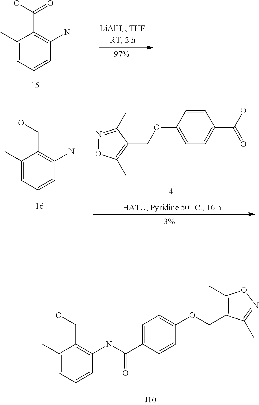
C1=C(OCC2=C(C)ON=C2C)C=CC(C(O)=O)=C1.C1(C)=CC=CC(N)=C1CO.C1(C)=C(COC2=CC=C(C(=O)NC3=C(CO)C(C)=CC=C3)C=C2)C(C)=NO1.C1(C)=CC=CC(N)=C1C(O)=O
